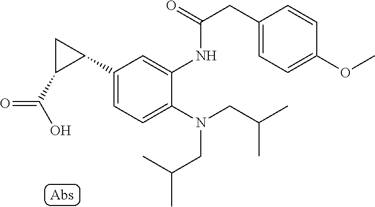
C1(N(CC(C)C)CC(C)C)=CC=C(C2CC2C(O)=O)C=C1NC(CC1=CC=C(OC)C=C1)=O
